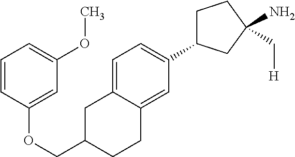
C1=CC(OCC2CCC3=CC(C4CCC(N)(C[H])C4)=CC=C3C2)=CC(OC)=C1
